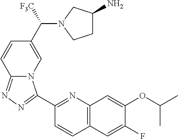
C1(C2=NN=C3N2C=C(C(N2CCC(N)C2)[F3C])C=C3)=NC2=C(C=C1)C=C(F)C(OC(C)C)=C2
